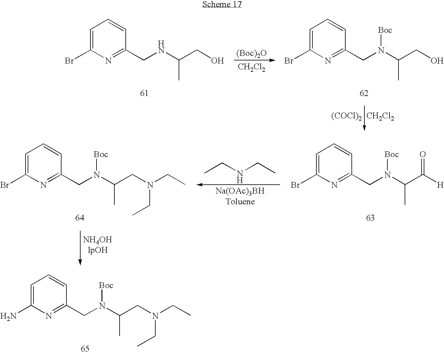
C1=C(N)N=C(CN(C(CN(CC)CC)C)[Boc])C=C1.C1=C(Br)N=C(CNC(CO)C)C=C1.[(Boc)2O].[CH2Cl2].C1=C(Br)N=C(CN(C(CO)C)[Boc])C=C1.[(COCl)2].[CH2Cl2].C1=C(Br)N=C(CN(C(C([H])=O)C)[Boc])C=C1.CCNCC.C1=C(Br)N=C(CN(C(CN(CC)CC)C)[Boc])C=C1
